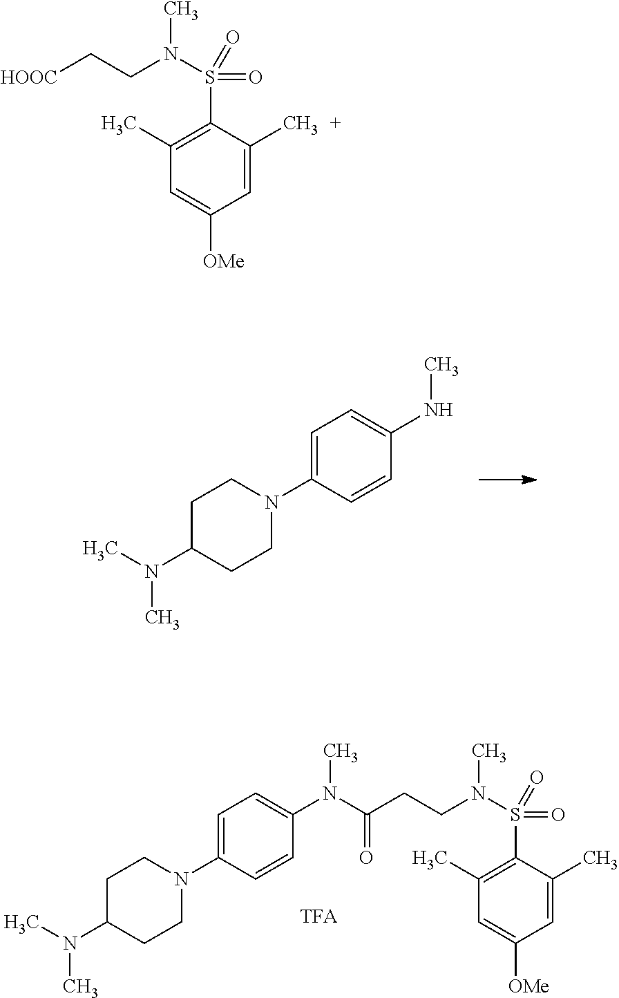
C1=C(C)C(S(N(CCC(N(C2=CC=C(N3CCC(N(C)C)CC3)C=C2)C)=O)C)(=O)=O)=C(C)C=C1[OMe].[TFA].N(C1=CC=C(N2CCC(N(C)C)CC2)C=C1)C.C1=C(C)C(S(N(CC[HOOC])C)(=O)=O)=C(C)C=C1[OMe]
